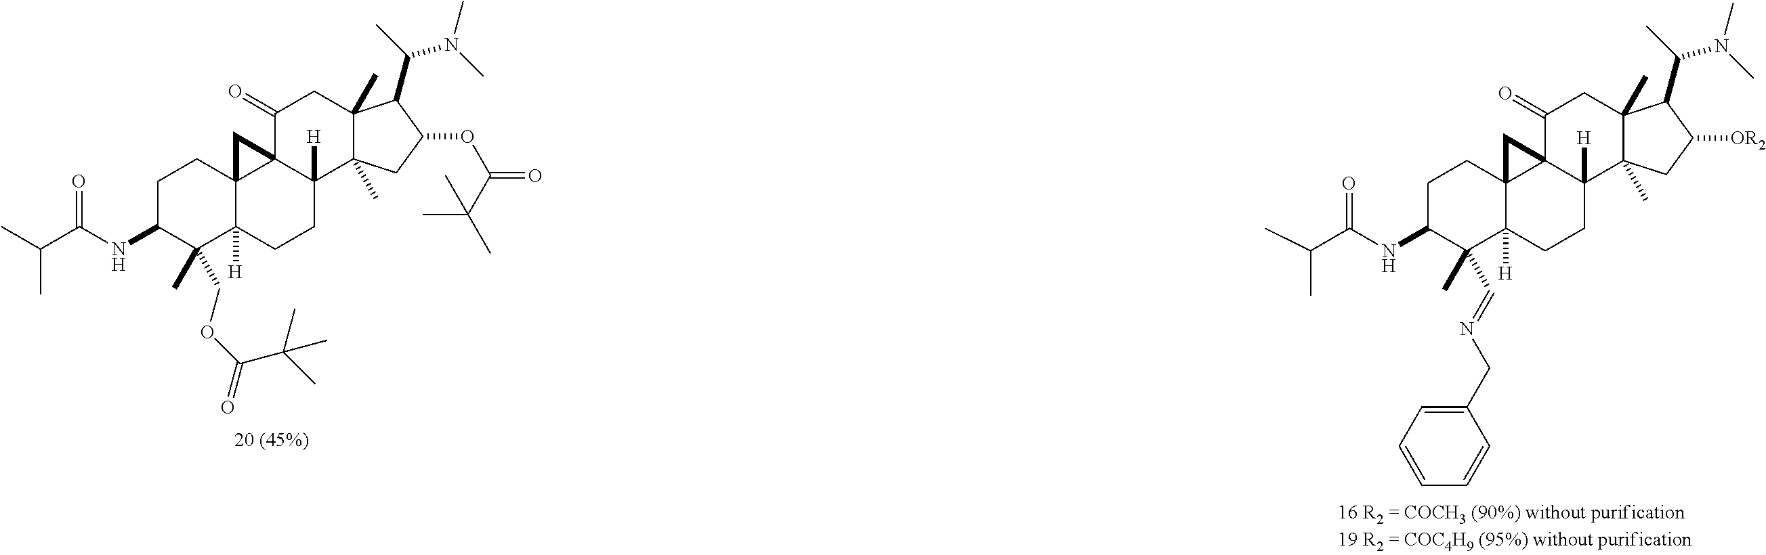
C1C(NC(C(C)C)=O)C(C)(C=NCC2=CC=CC=C2)C2([H])C3(C1)C1(C([H])(CC2)C2(C)C(C)(CC1=O)C(C(C)N(C)C)C([OR2])C2)C3.C1C(NC(C(C)C)=O)C(C)(COC(=O)C(C)(C)C)C2([H])C3(C1)C1(C([H])(CC2)C2(C)C(C)(CC1=O)C(C(C)N(C)C)C(OC(C(C)(C)C)=O)C2)C3
